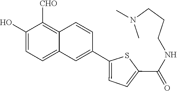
C1(O)=CC=C2C(=C1[CHO])C=CC(C1=CC=C(C(NCCCN(C)C)=O)S1)=C2
